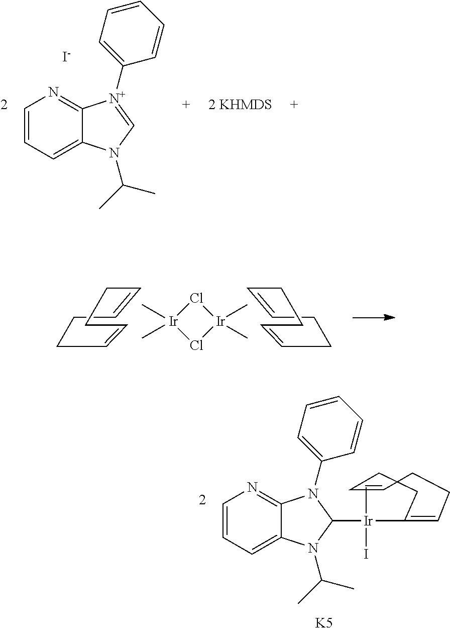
[Ir]1(C)(C)Cl[Ir](C)(C)Cl1.C1C=CCCC=CC1.C1C=CCCC=CC1.C1=CC=C2C(=N1)[N+](C1=CC=CC=C1)=CN2C(C)C.[I-].C1=CCCC=C([Ir](C2N(C(C)C)C3=CC=CN=C3N2C2=CC=CC=C2)(C)I)CC1.[K5]
